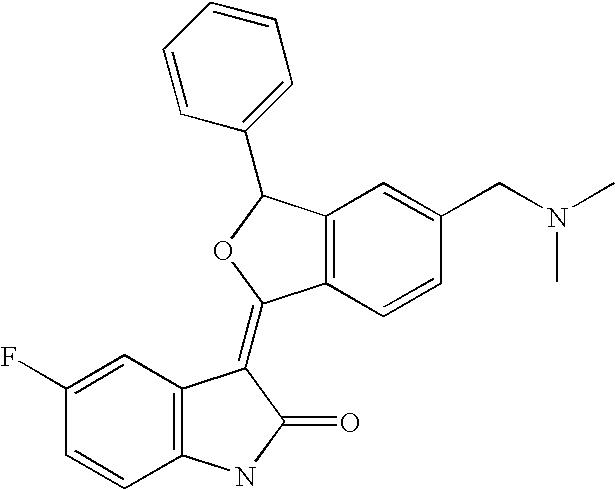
C12=C(C=CC(CN(C)C)=C1)C(=C1C3=C(C=CC(F)=C3)NC1=O)OC2C1=CC=CC=C1
